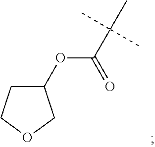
C1(OC(C(C)(C)C)=O)CCOC1
